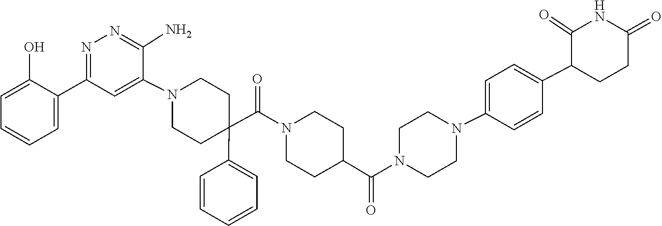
C1=C(N2CCN(C(C3CCN(C(C4(C5=CC=CC=C5)CCN(C5=CC(C6=CC=CC=C6O)=NN=C5N)CC4)=O)CC3)=O)CC2)C=CC(C2C(=O)NC(=O)CC2)=C1
